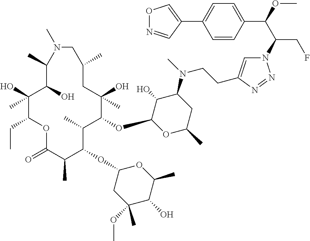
C1(O)(C)C(CC)OC(=O)C(C)C(OC2CC(OC)(C)C(O)C(C)O2)C(C)C(OC2OC(C)CC(N(C)CCC3=CN(C(C(OC)C4=CC=C(C5=CON=C5)C=C4)CF)N=N3)C2O)C(O)(C)CC(C)CN(C)C(C)C1O
